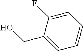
C1(CO)=CC=CC=C1F
